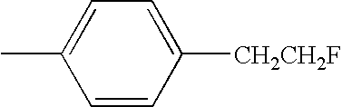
C1=CC([CH2CH2F])=CC=C1C
